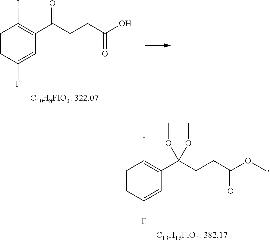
C1=CC(F)=CC(C(=O)CCC(O)=O)=C1I.C1=CC(F)=CC(C(CCC(OC)=O)(OC)OC)=C1I
